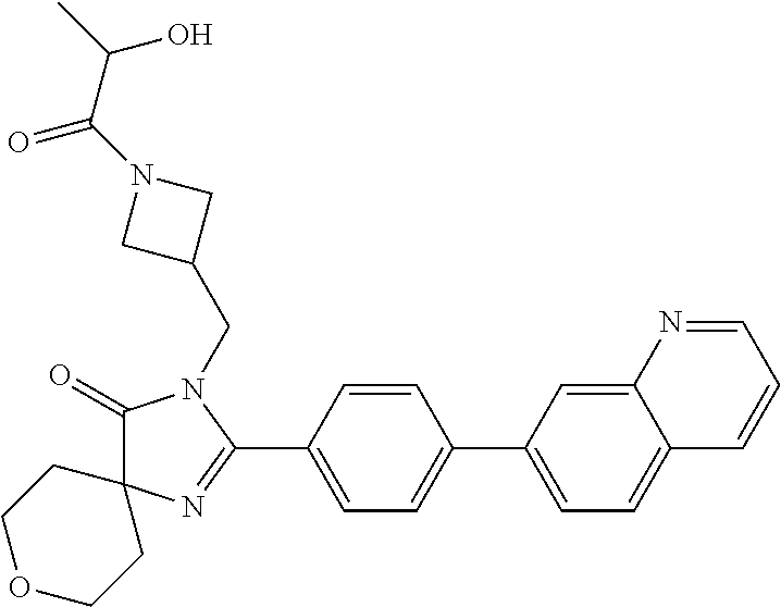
C1(=O)C2(N=C(C3=CC=C(C4=CC=C5C(=C4)N=CC=C5)C=C3)N1CC1CN(C(=O)C(C)O)C1)CCOCC2
